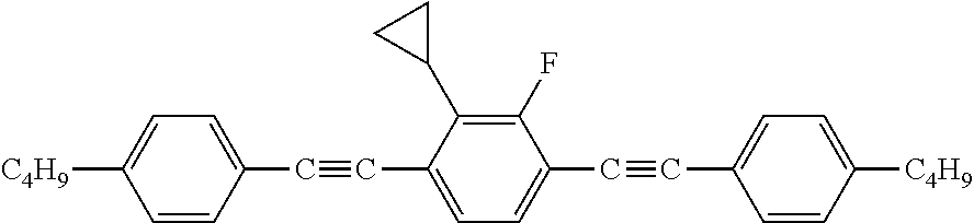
C1=CC(C#CC2=CC=C(C#CC3=CC=C([C4H9])C=C3)C(F)=C2C2CC2)=CC=C1[C4H9]
